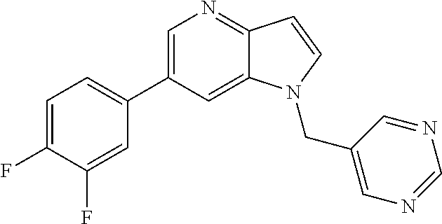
C1=C(C2=CC=C(F)C(F)=C2)C=C2C(=N1)C=CN2CC1=CN=CN=C1
